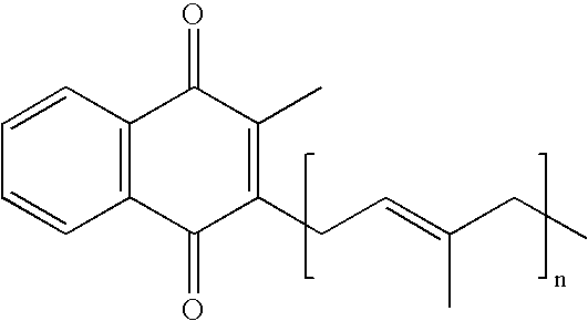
C1=CC2=C(C=C1)C(=O)C(CC=C(C)CC)=C(C)C2=O
